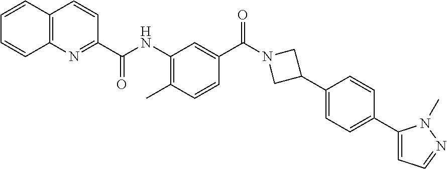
CC1=C(NC(C2=NC3=C(C=C2)C=CC=C3)=O)C=C(C(N2CC(C3=CC=C(C4=CC=NN4C)C=C3)C2)=O)C=C1
